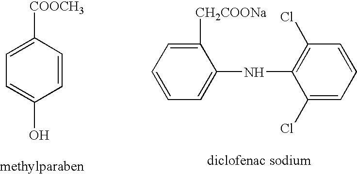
C1=C([COOCH3])C=CC(O)=C1.C1([CH2COONa])=CC=CC=C1NC1=C(Cl)C=CC=C1Cl
